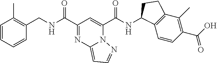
C(C1=NC2=CC=NN2C(C(NC2C3=C(C(C)=C(C(O)=O)C=C3)CC2)=O)=C1)(=O)NCC1=C(C)C=CC=C1
